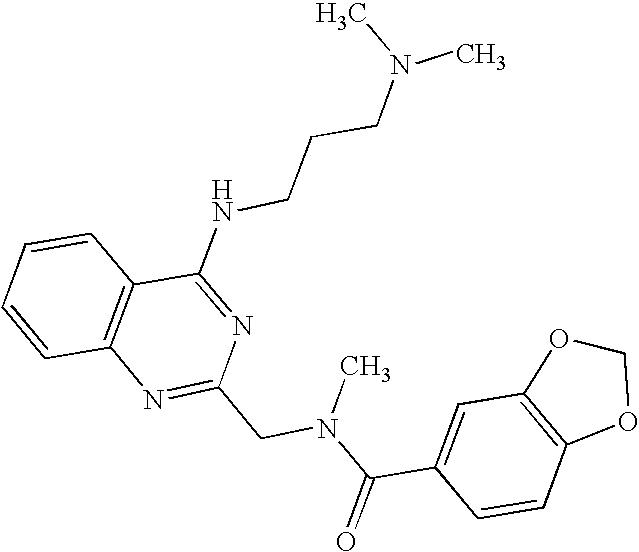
C1=CC2=C(C=C1)C(NCCCN(C)C)=NC(CN(C(C1=CC3=C(C=C1)OCO3)=O)C)=N2
